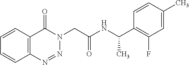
C1=CC2=C(C=C1)N=NN(CC(NC(C1=C(F)C=C(C)C=C1)C)=O)C2=O
